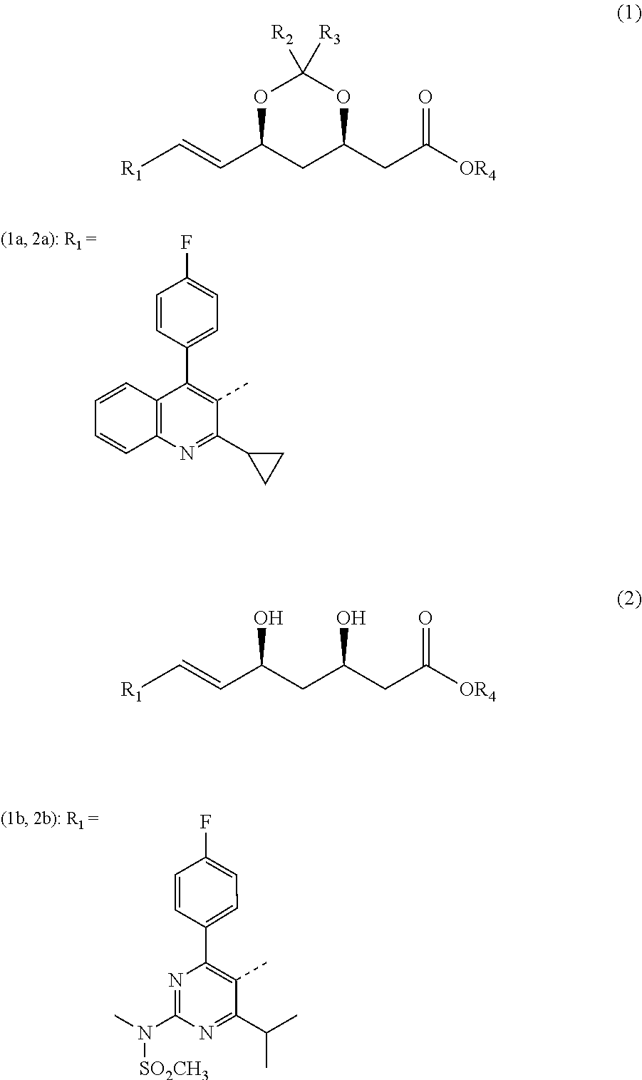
C1=CC(C2=C(C)C(C3CC3)=NC3=C2C=CC=C3)=CC=C1F.C1=CC(C2=C(C)C(C(C)C)=NC(N([SO2CH3])C)=N2)=CC=C1F.[R1]C=CC(CC(CC([OR4])=O)O)O.[R1]C=CC1CC(CC([OR4])=O)OC([R2])([R3])O1
